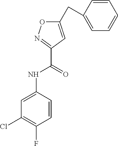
C1=CC(NC(C2=NOC(CC3=CC=CC=C3)=C2)=O)=CC(Cl)=C1F
